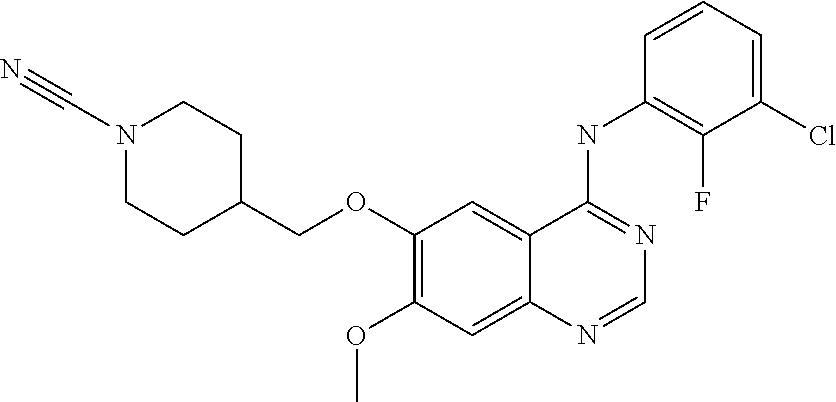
N1(C#N)CCC(COC2=C(OC)C=C3C(=C2)C(NC2=C(F)C(Cl)=CC=C2)=NC=N3)CC1
